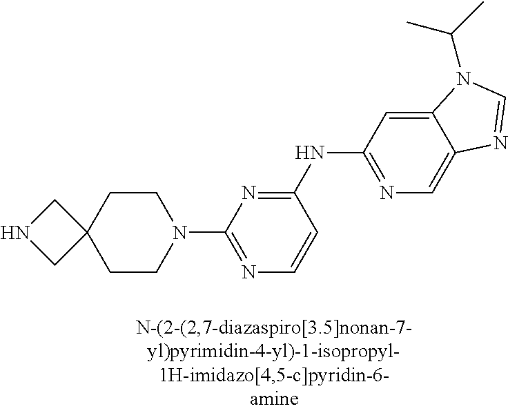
C1C2(CCN(C3=NC=CC(NC4=NC=C5C(=C4)N(C(C)C)C=N5)=N3)C1)CNC2
